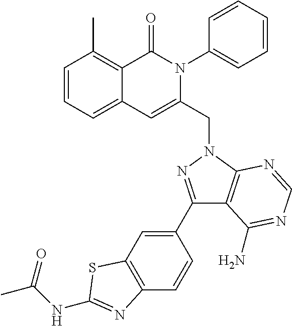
C1=CC=C2C(=C1C)C(=O)N(C1=CC=CC=C1)C(CN1C3=C(C(C4=CC5=C(C=C4)N=C(NC(C)=O)S5)=N1)C(N)=NC=N3)=C2
